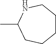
C1CCNC(C)CC1
